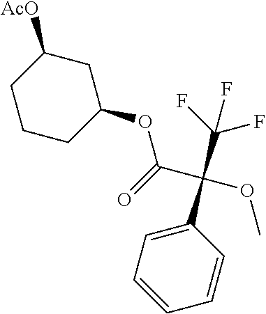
C1(C(C(F)(F)F)(C(=O)OC2CC([AcO])CCC2)OC)=CC=CC=C1
